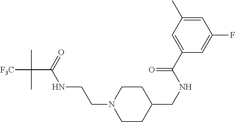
[F3C]C(C(=O)NCCN1CCC(CNC(C2=CC(C)=CC(F)=C2)=O)CC1)(C)C
